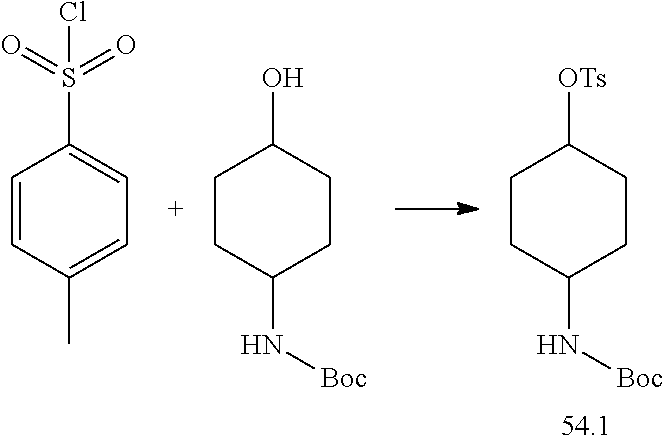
C1CC(N[Boc])CCC1[OTs].C1=CC(C)=CC=C1S(=O)(=O)Cl.C1CC(N[Boc])CCC1O
